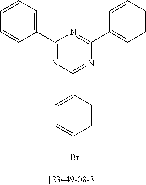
C1=CC=C(C2=NC(C3=CC=C(Br)C=C3)=NC(C3=CC=CC=C3)=N2)C=C1
